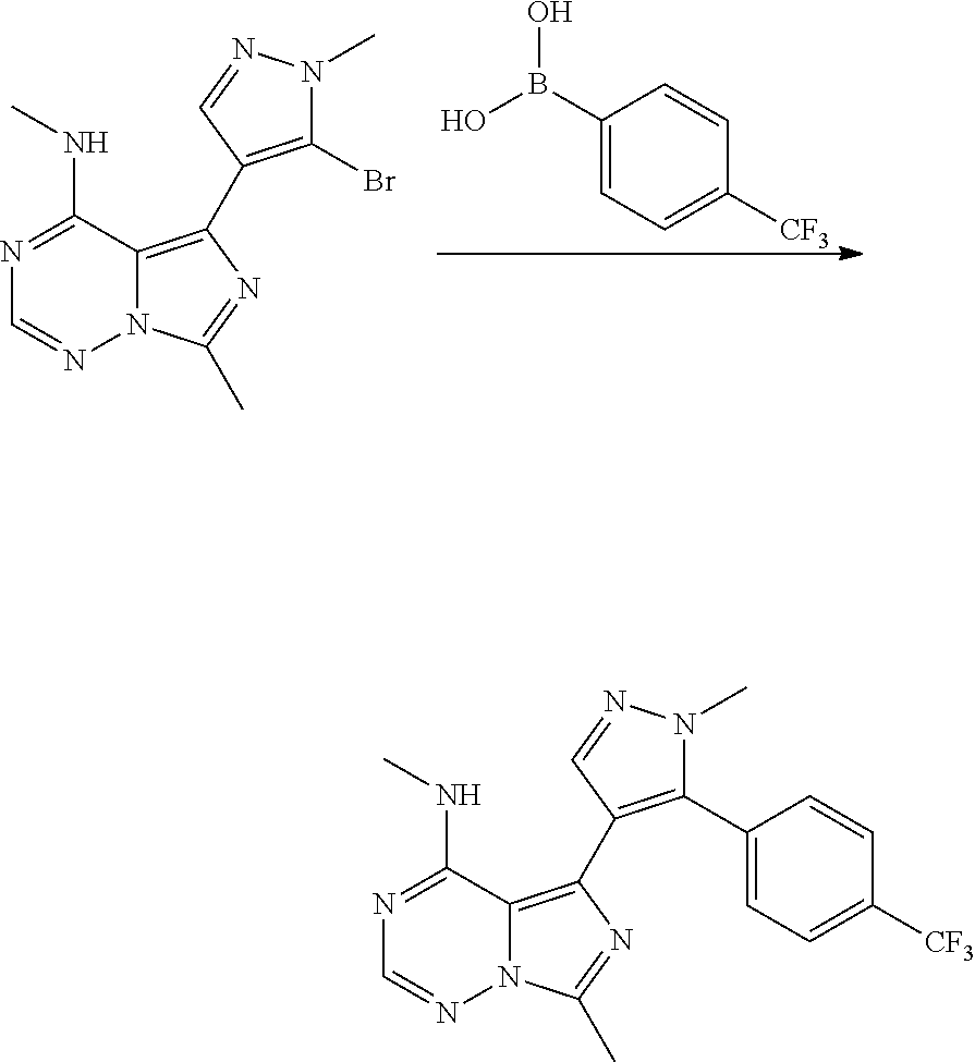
C1(B(O)O)=CC=C([CF3])C=C1.N1=C(NC)C2=C(C3=C(Br)N(C)N=C3)N=C(C)N2N=C1.N1=C(NC)C2=C(C3=C(C4=CC=C([CF3])C=C4)N(C)N=C3)N=C(C)N2N=C1
